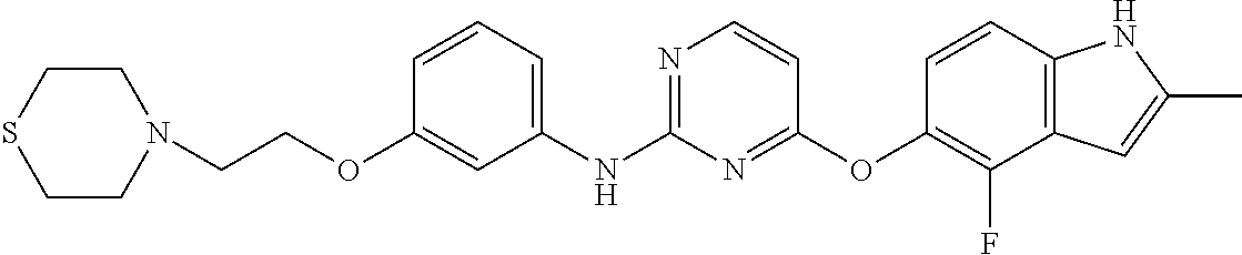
O(C1=CC(NC2=NC=CC(OC3=C(F)C4=C(C=C3)NC(C)=C4)=N2)=CC=C1)CCN1CCSCC1
